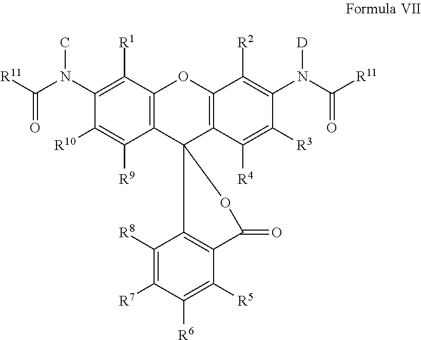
C12=C(C([R1])=C(N(C([R11])=O)C)C([R10])=C1[R9])OC1=C(C23C2=C(C([R5])=C([R6])C([R7])=C2[R8])C(=O)O3)C([R4])=C([R3])C(N(C([R11])=O)[D])=C1[R2]
